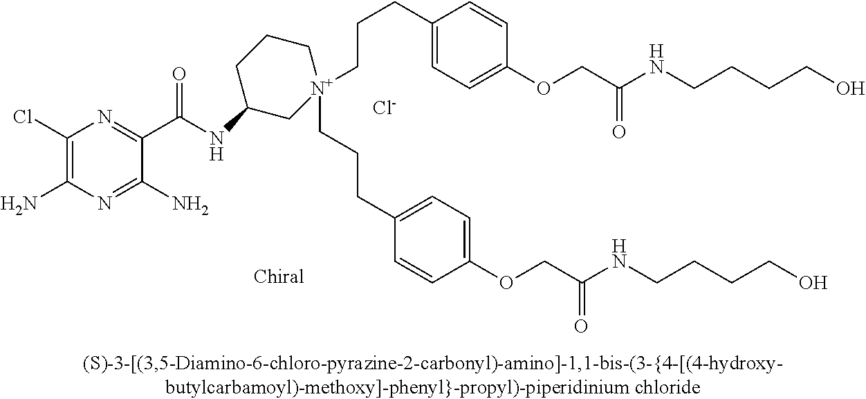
[Cl-].C1(Cl)=C(N)N=C(N)C(C(=O)NC2C[N+](CCCC3=CC=C(OCC(=O)NCCCCO)C=C3)(CCCC3=CC=C(OCC(=O)NCCCCO)C=C3)CCC2)=N1
